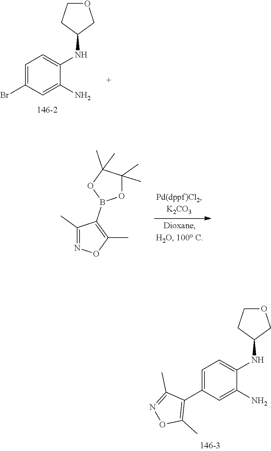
C1=C(C2=C(C)ON=C2C)C=C(N)C(NC2COCC2)=C1.C1=C(Br)C=C(N)C(NC2COCC2)=C1.C1(C)=NOC(C)=C1B1OC(C)(C)C(C)(C)O1
